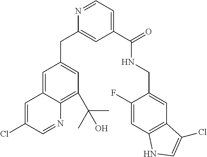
C1(C(=O)NCC2=CC3=C(C=C2F)NC=C3Cl)=CC=NC(CC2=CC(C(C)(C)O)=C3C(=C2)C=C(Cl)C=N3)=C1
